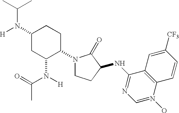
C1(N([H])C(C)C)CC(N([H])C(=O)C)C(N2CCC(NC3=NC=N(O)C4=C3C=C([CF3])C=C4)C2=O)CC1
